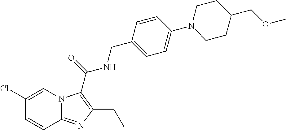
C1(Cl)=CN2C(=NC(CC)=C2C(=O)NCC2=CC=C(N3CCC(COC)CC3)C=C2)C=C1
